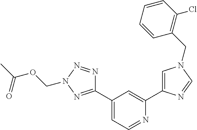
C1(C2=NN(COC(C)=O)N=N2)=CC=NC(C2=CN(CC3=C(Cl)C=CC=C3)C=N2)=C1
